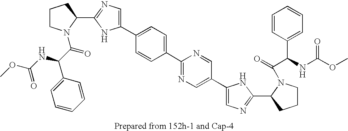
C1(C2=CC=C(C3=NC=C(C4=CN=C(C5N(C(=O)C(NC(OC)=O)C6=CC=CC=C6)CCC5)N4)C=N3)C=C2)=CN=C(C2N(C(C(NC(OC)=O)C3=CC=CC=C3)=O)CCC2)N1
